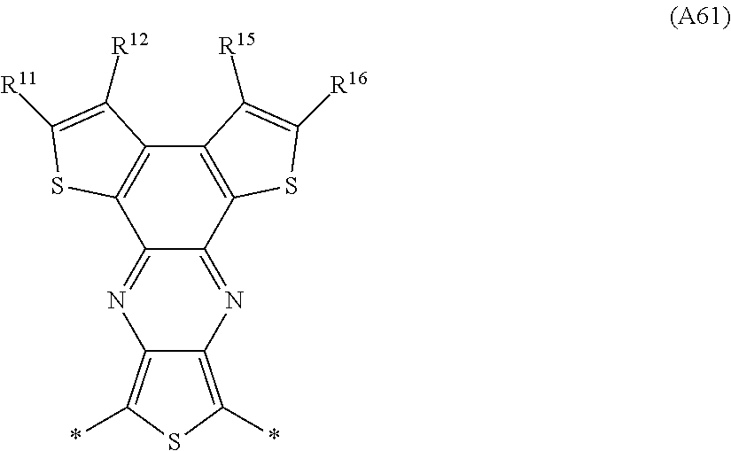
C12=C(*)SC(*)=C1N=C1C(=N2)C2=C(C3=C1SC([R11])=C3[R12])C([R15])=C([R16])S2
